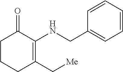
C1CCC(C[Me])=C(NCC2=CC=CC=C2)C1=O
